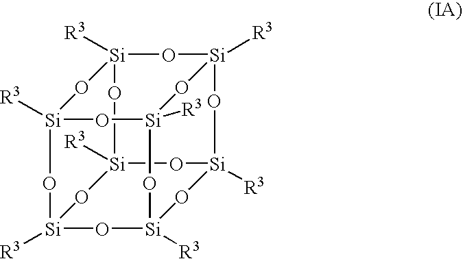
O1[Si]2([R3])O[Si]3([R3])O[Si]4([R3])O[Si]5([R3])O[Si]([R3])(O3)O[Si]1([R3])O[Si]([R3])(O[Si]([R3])(O4)O2)O5
